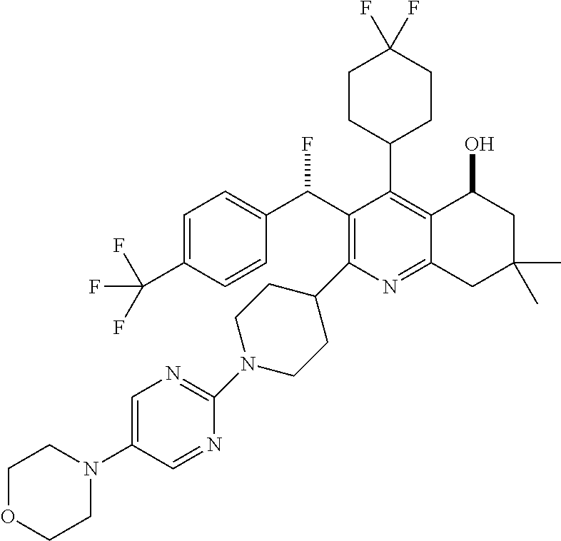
C1=C(C(F)(F)F)C=CC(C(C2=C(C3CCN(C4=NC=C(N5CCOCC5)C=N4)CC3)N=C3C(=C2C2CCC(F)(F)CC2)C(O)CC(C)(C)C3)F)=C1
